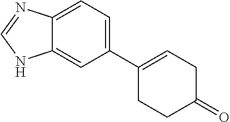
C1(C2=CCC(=O)CC2)=CC=C2C(=C1)NC=N2
